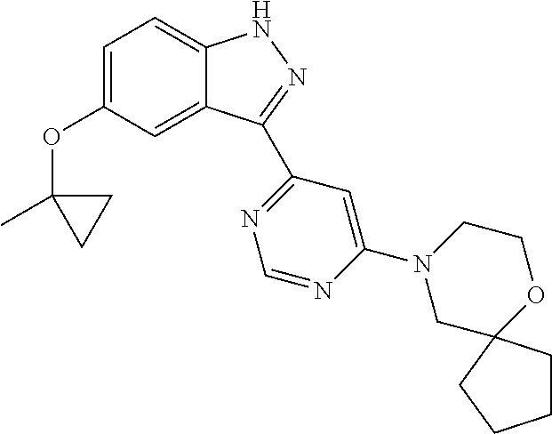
C1=C(OC2(C)CC2)C=C2C(=C1)NN=C2C1=NC=NC(N2CC3(OCC2)CCCC3)=C1
